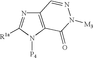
C12=C(N([P4])C([R1a])=N1)C(=O)N([M3])N=C2
